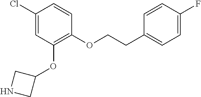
C1(Cl)=CC(OC2CNC2)=C(OCCC2=CC=C(F)C=C2)C=C1
